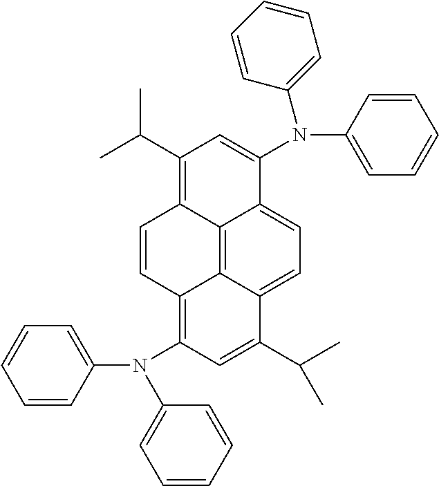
C1=CC(N(C2=CC=CC=C2)C2=C3C4=C5C(=CC=C4C(C(C)C)=C2)C(N(C2=CC=CC=C2)C2=CC=CC=C2)=CC(C(C)C)=C5C=C3)=CC=C1
